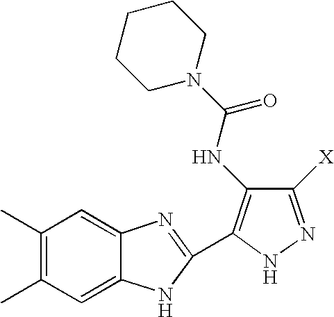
C1(C)=C(C)C=C2C(=C1)N=C(C1=C(NC(N3CCCCC3)=O)C([X])=NN1)N2
